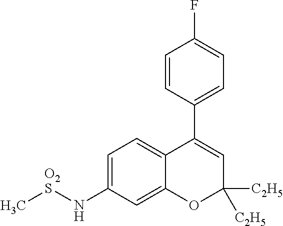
C1=CC(C2=CC([C2H5])([C2H5])OC3=CC(N[O2S]C)=CC=C23)=CC=C1F
